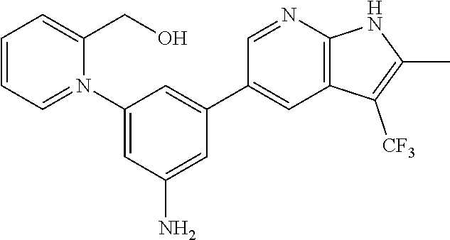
C1(N2=CC=CC=C2CO)=CC(N)=CC(C2=CC3=C(N=C2)NC(C)=C3[CF3])=C1
